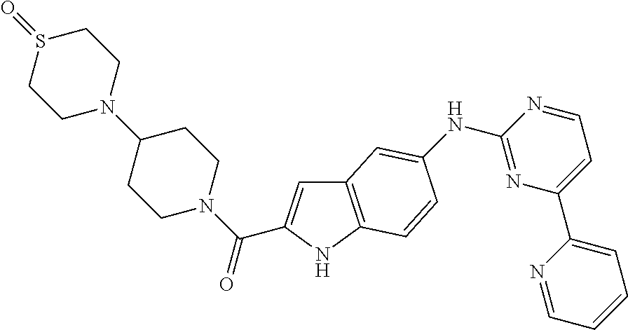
C12=C(NC(C(N3CCC(N4CCS(=O)CC4)CC3)=O)=C1)C=CC(NC1=NC(C3=CC=CC=N3)=CC=N1)=C2
